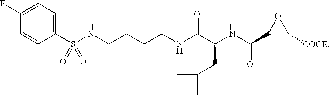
N(C(C(NC(C1C([COOEt])O1)=O)CC(C)C)=O)CCCCNS(C1=CC=C(F)C=C1)(=O)=O
